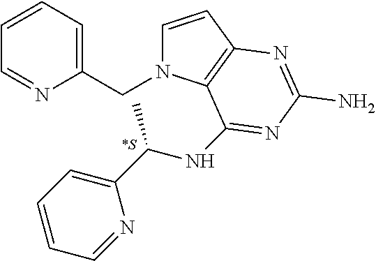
C1(CN2C=CC3=C2C(NC(C2=CC=CC=N2)C)=NC(N)=N3)=CC=CC=N1
